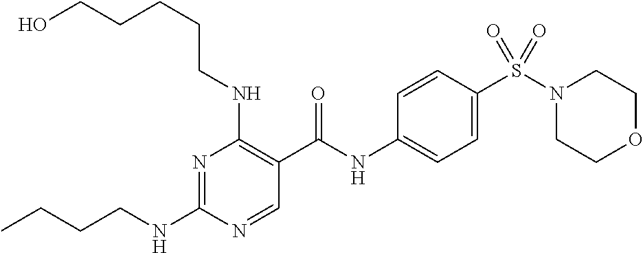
C(NC1=NC(NCCCCCO)=C(C(NC2=CC=C(S(N3CCOCC3)(=O)=O)C=C2)=O)C=N1)CCC
